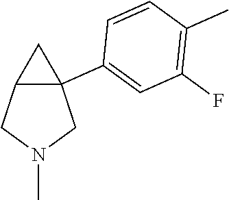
C12C(C3=CC(F)=C(C)C=C3)(CN(C)C1)C2
